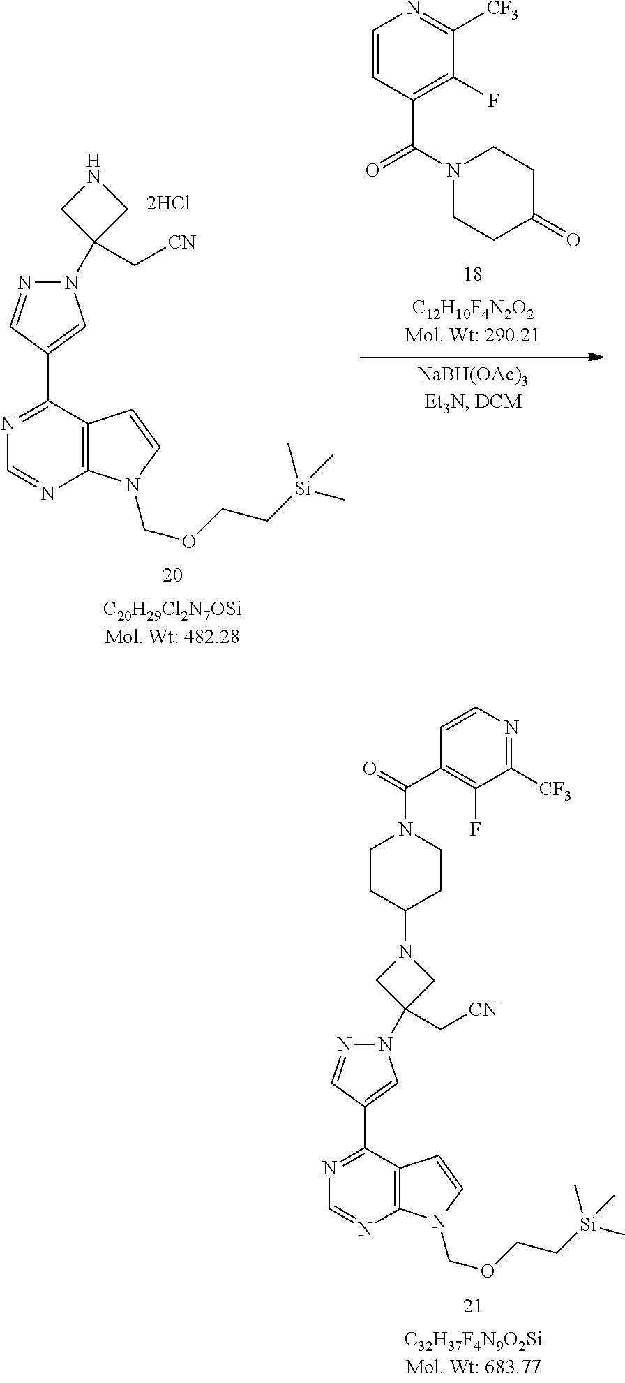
C1(C2=CN(C3(C[CN])CNC3)N=C2)=NC=NC2=C1C=CN2COCC[Si](C)(C)C.C1=CC(C(=O)N2CCC(=O)CC2)=C(F)C([CF3])=N1.C1(C2=CN(C3(C[CN])CN(C4CCN(C(C5=C(F)C([CF3])=NC=C5)=O)CC4)C3)N=C2)=NC=NC2=C1C=CN2COCC[Si](C)(C)C
